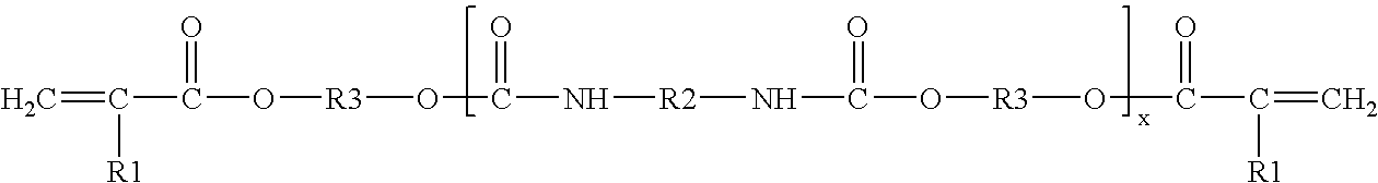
C=C([R1])C(O[R3]OC(N[R2]NC(O[R3]OC(C(=C)[R1])=O)=O)=O)=O
